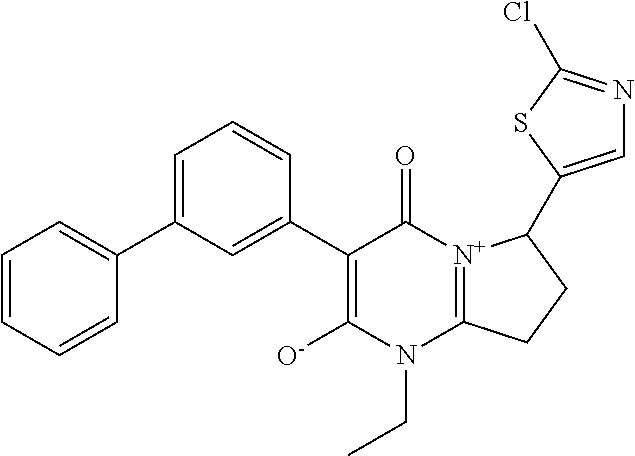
C1(C2=CC(C3=CC=CC=C3)=CC=C2)=C([O-])N(CC)C2=[N+](C1=O)C(C1=CN=C(Cl)S1)CC2
